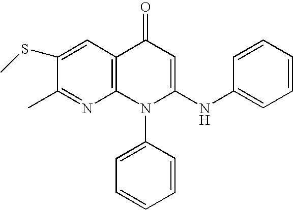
C1(C)=NC2=C(C=C1SC)C(=O)C=C(NC1=CC=CC=C1)N2C1=CC=CC=C1
